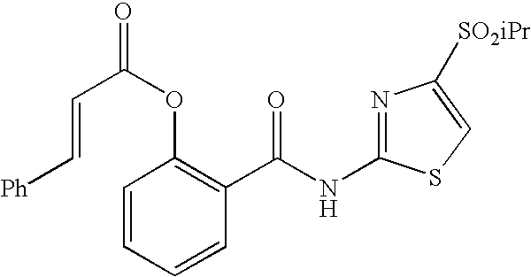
C1=CC=CC(C(NC2=NC([SO2iPr])=CS2)=O)=C1OC(=O)C=C[Ph]
